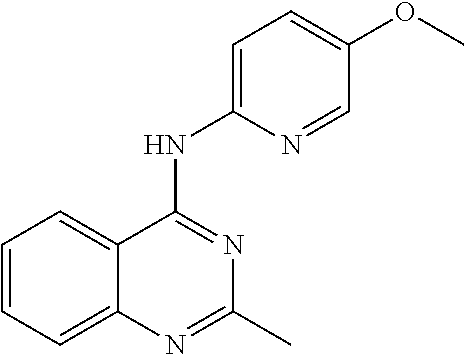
C12=CC=CC=C1N=C(C)N=C2NC1=CC=C(OC)C=N1
